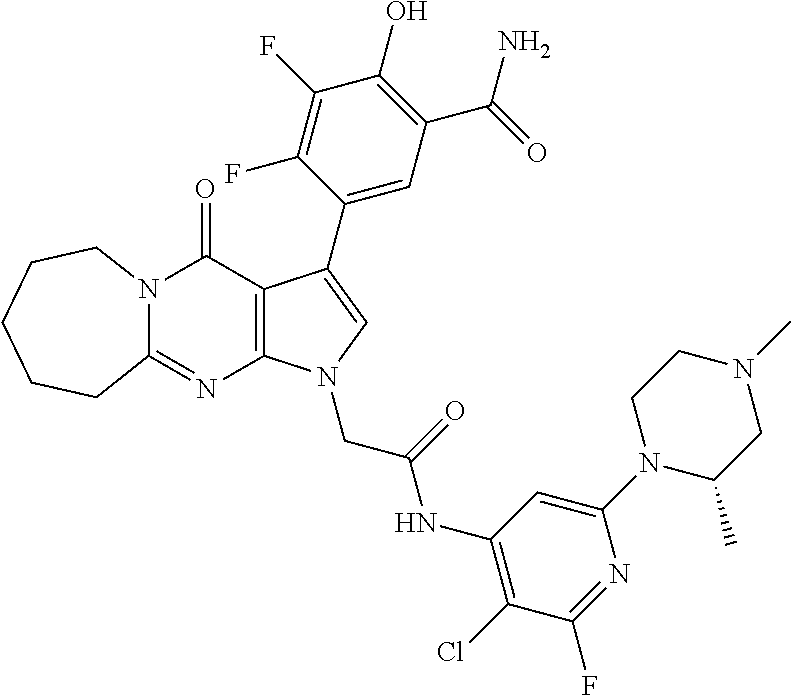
C12=NC3=C(C(=O)N1CCCCC2)C(C1=CC(C(=O)N)=C(O)C(F)=C1F)=CN3CC(=O)NC1=C(Cl)C(F)=NC(N2C(C)CN(C)CC2)=C1
